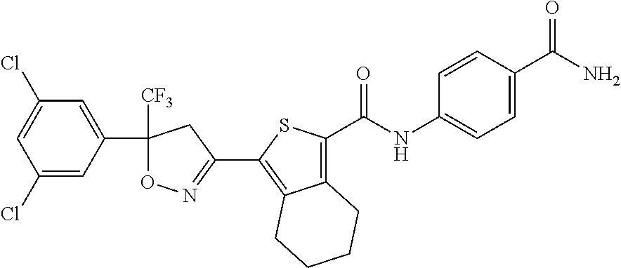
C1(C2=C3C(=C(C(NC4=CC=C(C(N)=O)C=C4)=O)S2)CCCC3)=NOC([CF3])(C2=CC(Cl)=CC(Cl)=C2)C1
